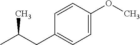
CC(CC1=CC=C(OC)C=C1)C
